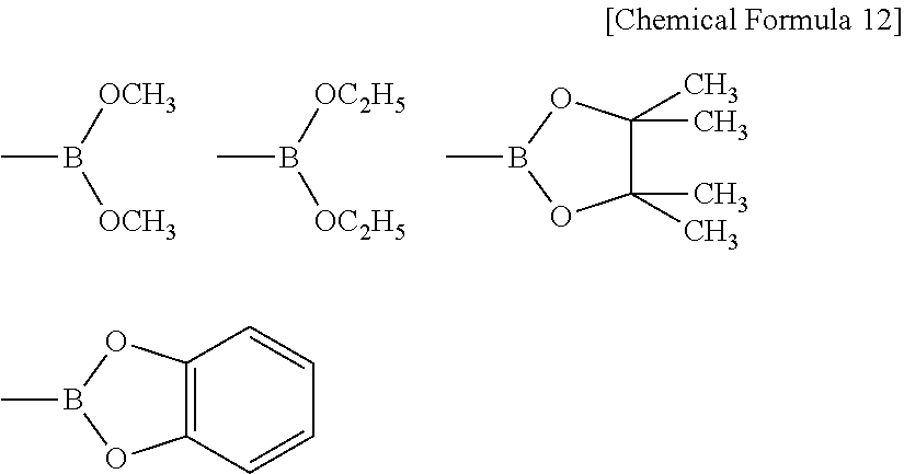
CB([OCH3])[OCH3].CB([OC2H5])[OC2H5].C1(C)(C)C(C)(C)OB(C)O1.C12=C(OB(C)O1)C=CC=C2
